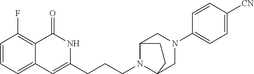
C1=CC=C2C(=C1F)C(=O)NC(CCCN1C3CN(C4=CC=C([CN])C=C4)CC1CC3)=C2
